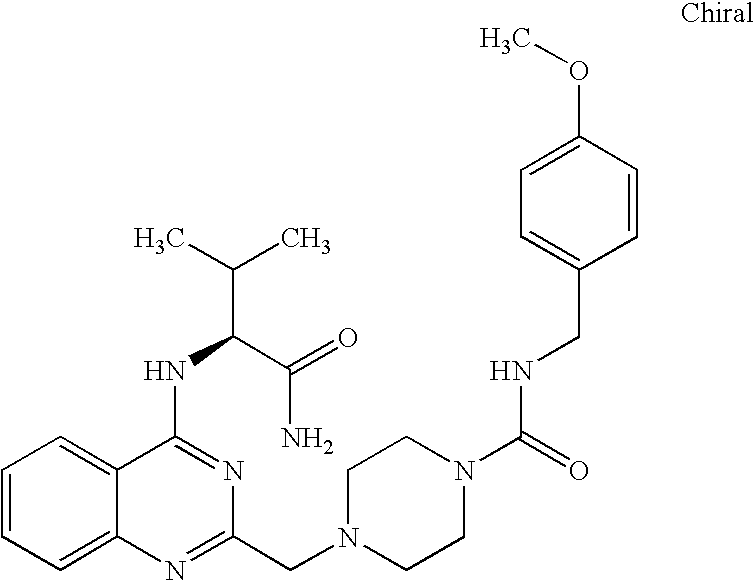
C1=CC=C2C(=C1)C(NC(C(C)C)C(=O)N)=NC(CN1CCN(C(=O)NCC3=CC=C(OC)C=C3)CC1)=N2
